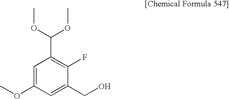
C1(CO)=CC(OC)=CC(C(OC)OC)=C1F
